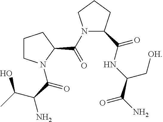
C1CN(C(C(N)C(C)O)=O)C(C(=O)N2CCCC2C(NC(C(=O)N)C[OH])=O)C1
